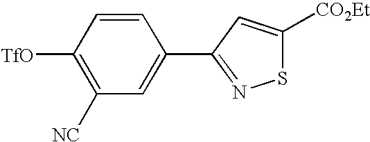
[TfO]C1=C([NC])C=C(C2=NSC([CO2Et])=C2)C=C1
